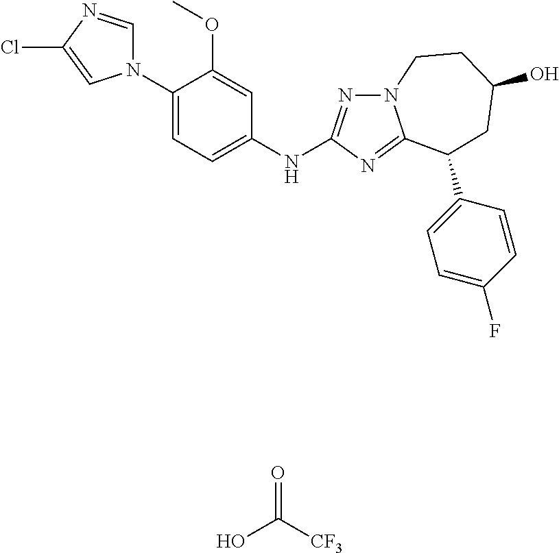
C1(N2C=NC(Cl)=C2)=CC=C(NC2=NN3C(=N2)C(C2=CC=C(F)C=C2)CC(O)CC3)C=C1OC.O=C([CF3])O
